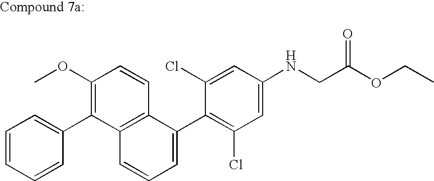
COC1=C(C2=CC=CC=C2)C2=C(C=C1)C(C1=C(Cl)C=C(NCC(OCC)=O)C=C1Cl)=CC=C2
